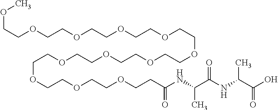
C(COCCOCCC(NC(C(NC(C(O)=O)C)=O)C)=O)OCCOCCOCCOCCOCCOCCOCCOCCOCCOC
